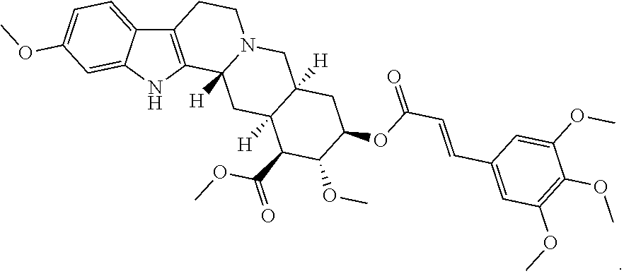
C(C1=CC(OC)=C(OC)C(OC)=C1)=CC(OC1CC2([H])C([H])(C(C(OC)=O)C1OC)CC1([H])N(C2)CCC2=C1NC1=CC(OC)=CC=C21)=O
